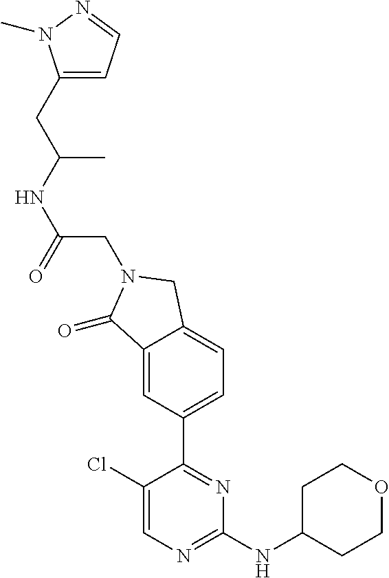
C1(Cl)=CN=C(NC2CCOCC2)N=C1C1=CC=C2C(=C1)C(=O)N(CC(NC(C)CC1=CC=NN1C)=O)C2
